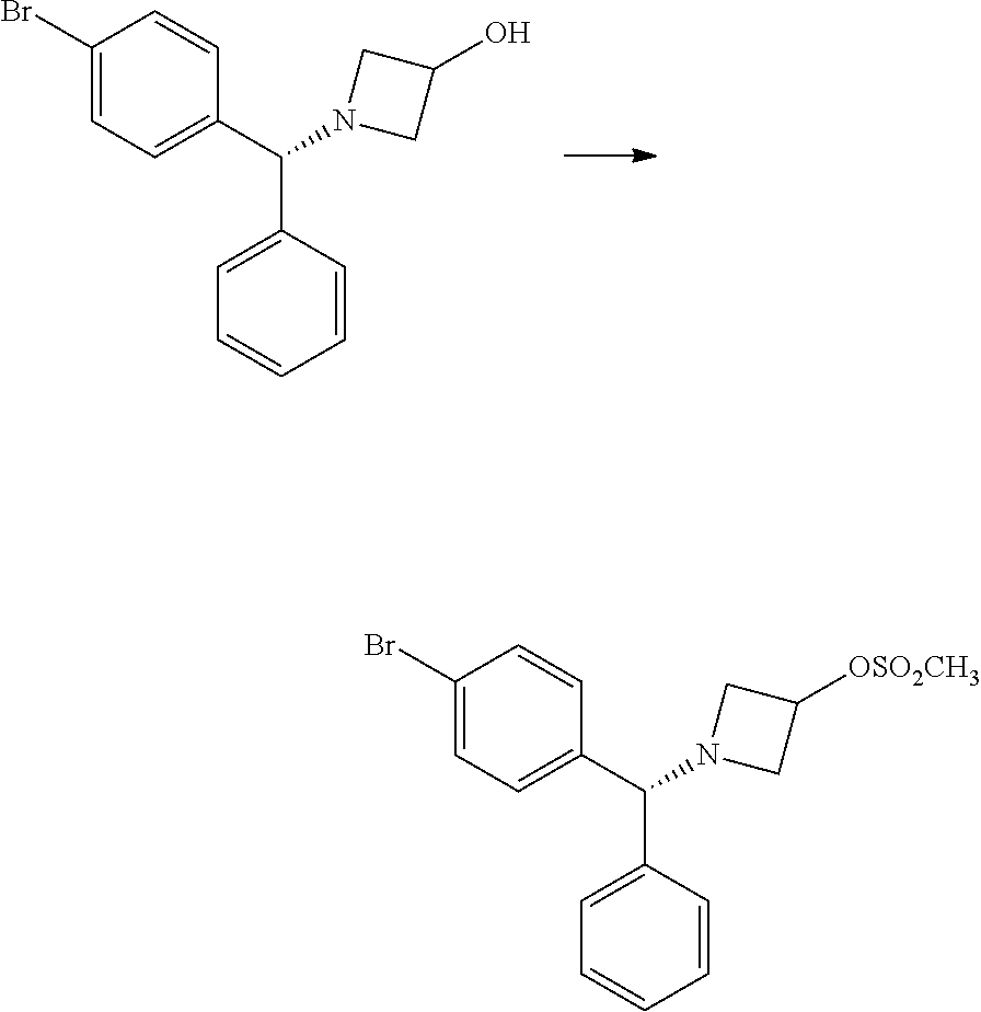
C1=C(Br)C=CC(C(N2CC(O)C2)C2=CC=CC=C2)=C1.C1=C(Br)C=CC(C(N2CC([OSO2CH3])C2)C2=CC=CC=C2)=C1
